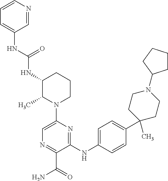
C1(NC2=CC=C(C3(C)CCN(C4CCCC4)CC3)C=C2)=NC(N2CCCC(NC(NC3=CC=CN=C3)=O)C2C)=CN=C1C(=O)N
